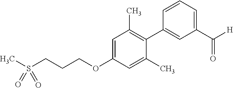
O(C1=CC(C)=C(C2=CC(C([H])=O)=CC=C2)C(C)=C1)CCCS(C)(=O)=O
